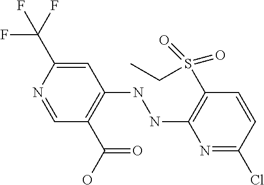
N1=C(Cl)C=CC(S(CC)(=O)=O)=C1NNC1=C(C(O)=O)C=NC(C(F)(F)F)=C1
